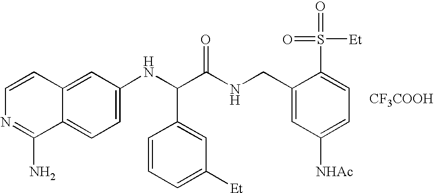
C1=C(NC(C(NCC2=CC([NHAc])=CC=C2S([Et])(=O)=O)=O)C2=CC([Et])=CC=C2)C=C2C(=C1)C(N)=NC=C2.[CF3COOH]
